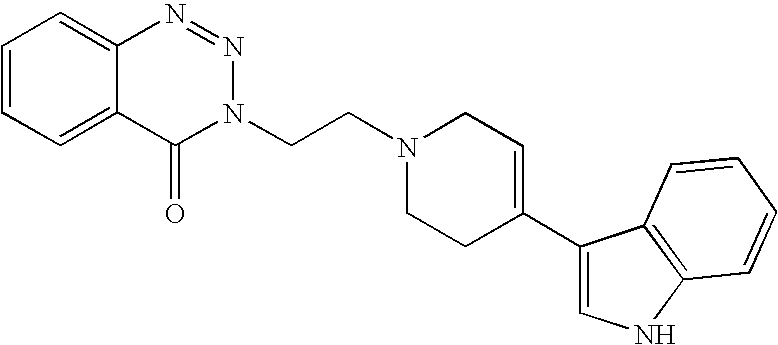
C1=CC=C2C(=C1)N=NN(CCN1CC=C(C3=CNC4=C3C=CC=C4)CC1)C2=O
